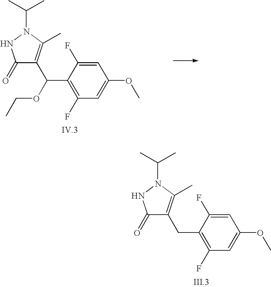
C1(=O)C(CC2=C(F)C=C(OC)C=C2F)=C(C)N(C(C)C)N1.C1(=O)C(C(OCC)C2=C(F)C=C(OC)C=C2F)=C(C)N(C(C)C)N1
